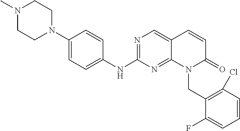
N1(C)CCN(C2=CC=C(NC3=NC=C4C(=N3)N(CC3=C(Cl)C=CC=C3F)C(=O)C=C4)C=C2)CC1
